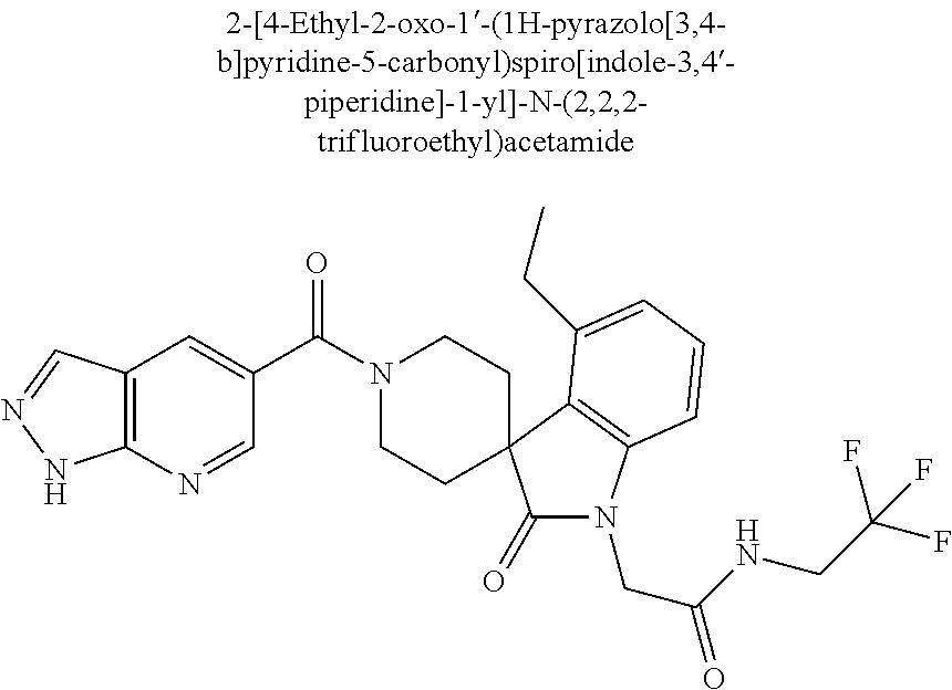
N1(C(C2=CC3=C(N=C2)NN=C3)=O)CCC2(CC1)C(=O)N(CC(NCC(F)(F)F)=O)C1=C2C(CC)=CC=C1
